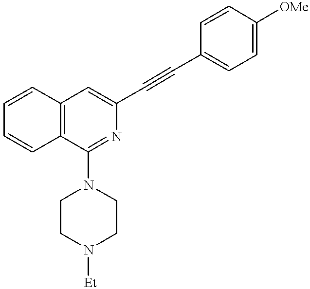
C1=CC=CC2=C1C=C(C#CC1=CC=C([OMe])C=C1)N=C2N1CCN([Et])CC1
